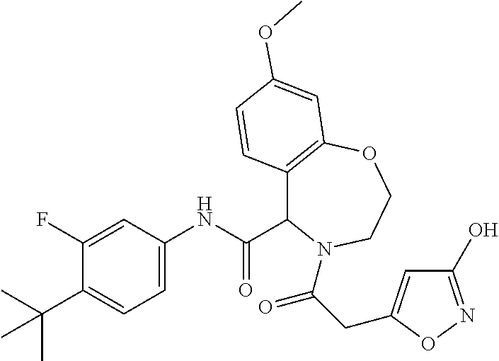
C1(F)=CC(NC(C2C3=C(OCCN2C(=O)CC2=CC(O)=NO2)C=C(OC)C=C3)=O)=CC=C1C(C)(C)C
